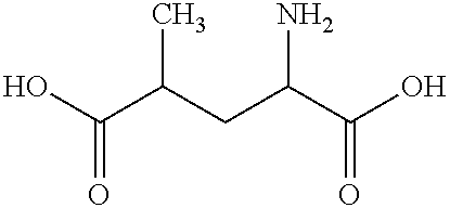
C(C(CC(N)C(=O)O)C)(O)=O
